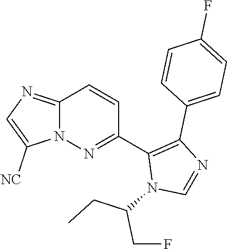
C12=NC=C([NC])N1N=C(C1=C(C3=CC=C(F)C=C3)N=CN1C(CC)CF)C=C2
